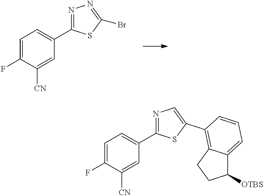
C1=C(F)C([CN])=CC(C2=NN=C(Br)S2)=C1.C1=C(F)C([CN])=CC(C2=NC=C(C3=C4C(=CC=C3)C([OTBS])CC4)S2)=C1
